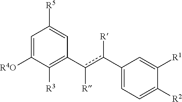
C1=C([R4O])C([R3])=C(c(c(C2=CC=C([R2])C([R1])=C2)[R])[R])C=C1[R5]
